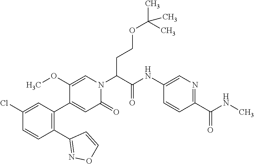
C1(OC)=CN(C(C(=O)NC2=CN=C(C(NC)=O)C=C2)CCOC(C)(C)C)C(=O)C=C1C1=C(C2=NOC=C2)C=CC(Cl)=C1
